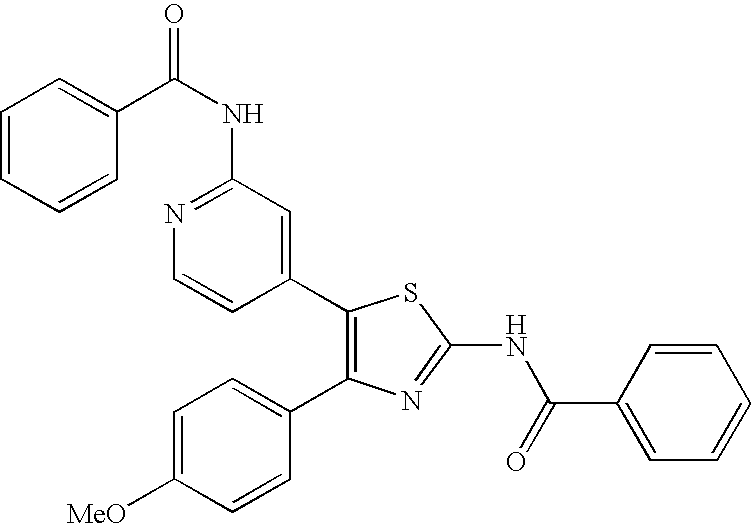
C1=CC=CC(C(NC2=NC=CC(C3=C(C4=CC=C([MeO])C=C4)N=C(NC(=O)C4=CC=CC=C4)S3)=C2)=O)=C1
